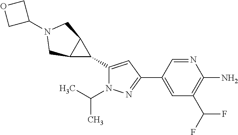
C1(C2C3C2CN(C2COC2)C3)=CC(C2=CC(C(F)F)=C(N)N=C2)=NN1C(C)C
